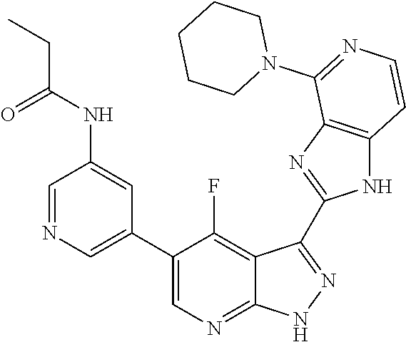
C1=NC=C(C2=CN=C3C(=C2F)C(C2=NC4=C(N2)C=CN=C4N2CCCCC2)=N[N H]3)C=C1NC(CC)=O
